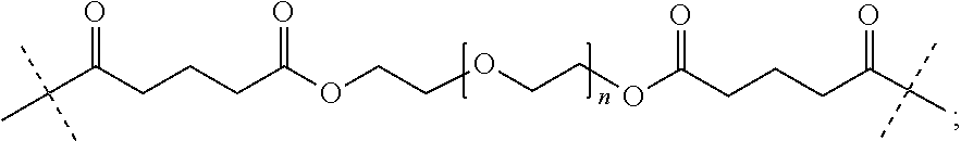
C(CCCC(OCCOCCOC(CCCC(C(C)(C)C)=O)=O)=O)(=O)C(C)(C)C
